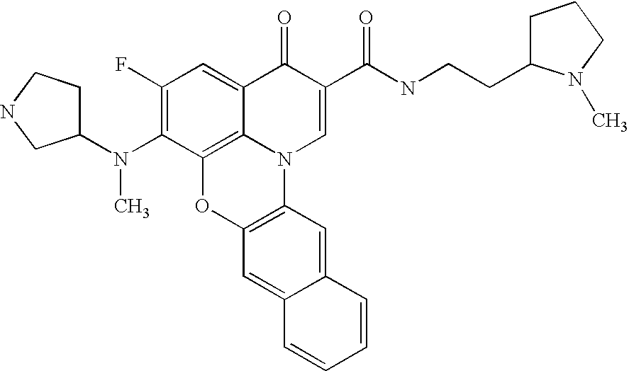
C1(F)=C(N(C2CCNC2)C)C2=C3C(=C1)C(=O)C(C(=O)NCCC1CCCN1C)=CN3C1=C(O2)C=C2C(=C1)C=CC=C2
